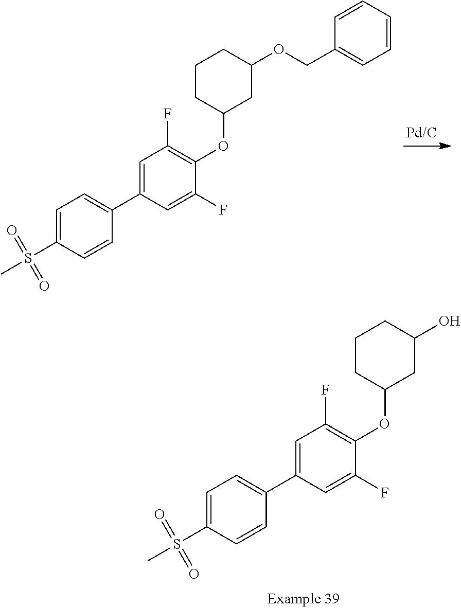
C1=C(C2=CC=C(S(C)(=O)=O)C=C2)C=C(F)C(OC2CC(OCC3=CC=CC=C3)CCC2)=C1F.C1=C(C2=CC=C(S(C)(=O)=O)C=C2)C=C(F)C(OC2CC(O)CCC2)=C1F
